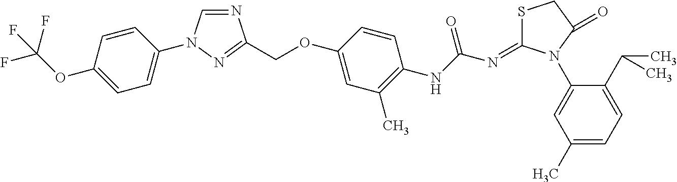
C1=C(OC(F)(F)F)C=CC(N2C=NC(COC3=CC(C)=C(NC(N=C4SCC(=O)N4C4=CC(C)=CC=C4C(C)C)=O)C=C3)=N2)=C1
